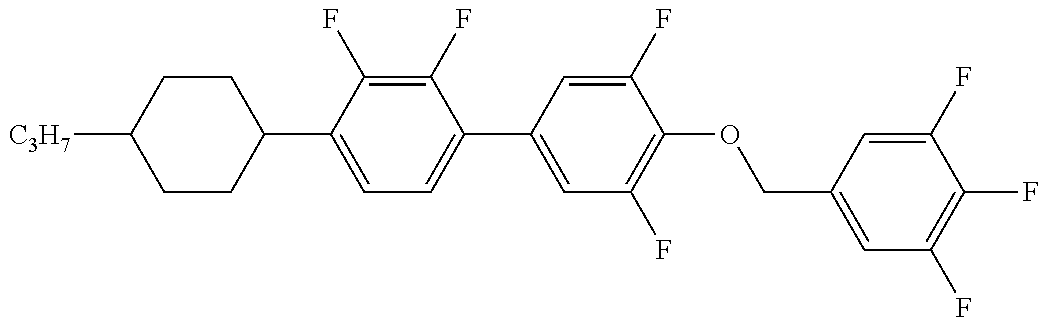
C1CC(C2=CC=C(C3=CC(F)=C(OCC4=CC(F)=C(F)C(F)=C4)C(F)=C3)C(F)=C2F)CCC1[C3H7]
